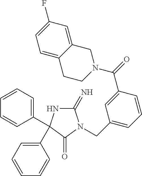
C1(=N)NC(C2=CC=CC=C2)(C2=CC=CC=C2)C(=O)N1CC1=CC=CC(C(=O)N2CC3=CC(F)=CC=C3CC2)=C1
